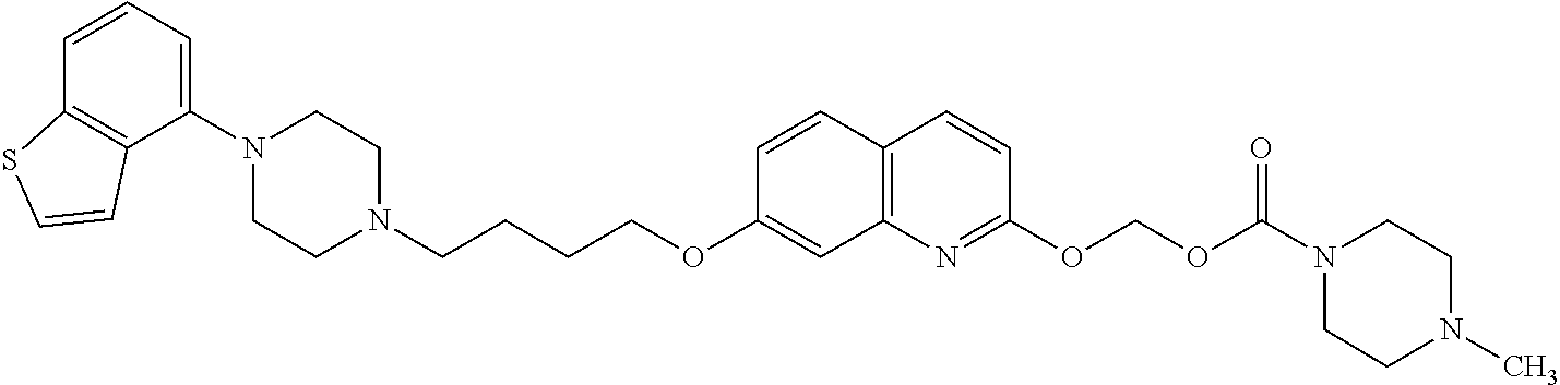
C1(N2CCN(CCCCOC3=CC4=C(C=C3)C=CC(OCOC(=O)N3CCN(C)CC3)=N4)CC2)=CC=CC2=C1C=CS2
